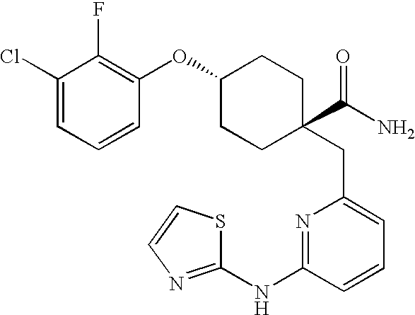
C1(NC2=NC(CC3(C(N)=O)CCC(OC4=C(F)C(Cl)=CC=C4)CC3)=CC=C2)=NC=CS1
